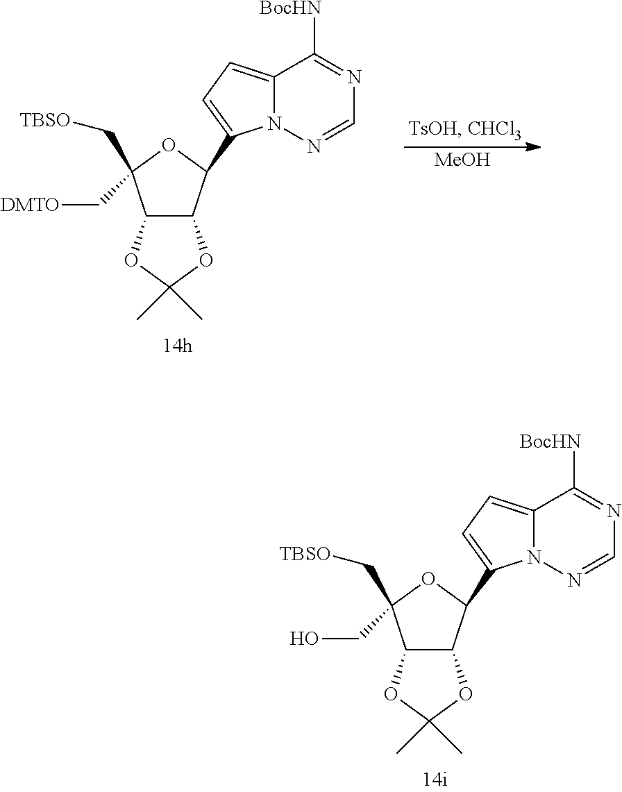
C12C(C(C3=CC=C4N3N=CN=C4[BocHN])OC1(C[TBSO])CO)OC(C)(C)O2.C12C(C(C3=CC=C4N3N=CN=C4[BocHN])OC1(C[TBSO])C[DMTO])OC(C)(C)O2.[MeOH]
